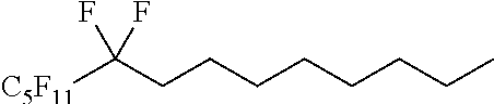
[C5F11]C(CCCCCCCC)(F)F
